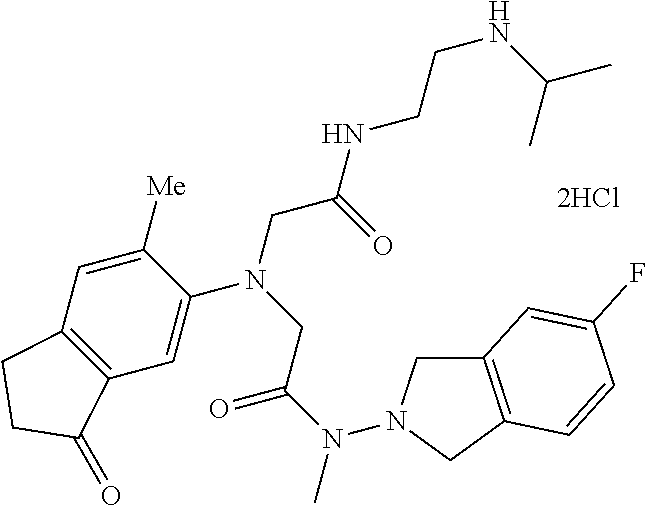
[2HCl].N(C)(C(=O)CN(CC(=O)NCCNC(C)C)C1=CC2=C(C=C1[Me])CCC2=O)N1CC2=C(C1)C=CC(F)=C2
